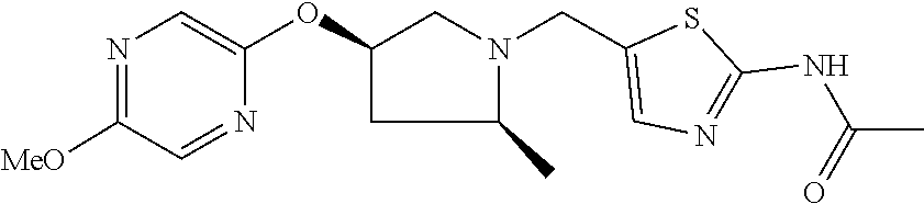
N1=C([MeO])C=NC(OC2CC(C)N(CC3=CN=C(NC(=O)C)S3)C2)=C1
